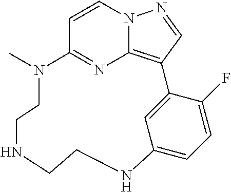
C1=CN2C3=C(C=N2)C2=CC(=CC=C2F)NCCNCCN(C)C1=N3
